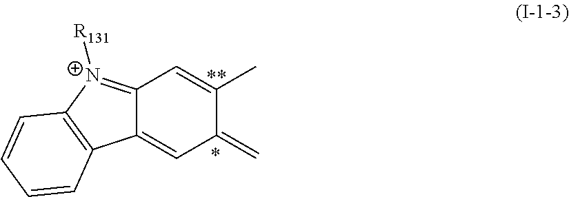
C12=[N+]([R131])C3=C(C1=CC(=C)C(C)=C2)C=CC=C3
